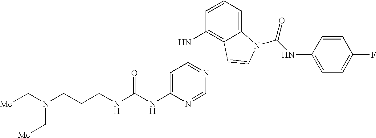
N(CCCN(C[Me])C[Me])C(NC1=CC(NC2=C3C(=CC=C2)N(C(=O)NC2=CC=C(F)C=C2)C=C3)=NC=N1)=O
